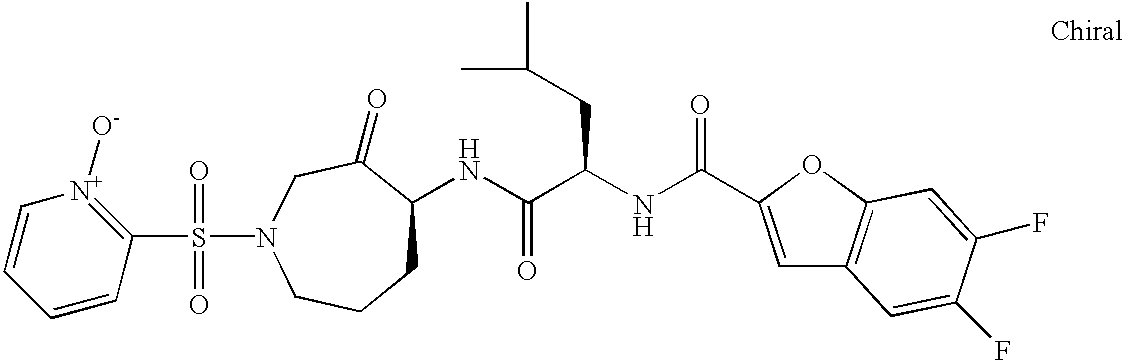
S(N1CC(=O)C(NC(C(NC(=O)C2=CC3=C(O2)C=C(F)C(F)=C3)CC(C)C)=O)CCC1)(=O)(=O)C1=[N+]([O-])C=CC=C1
